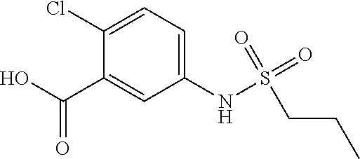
C1(NS(=O)(=O)CCC)=CC=C(Cl)C(C(O)=O)=C1
